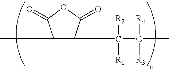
C1(C)C(C([R1])([R2])C([R4])([R3])C)C(=O)OC1=O
